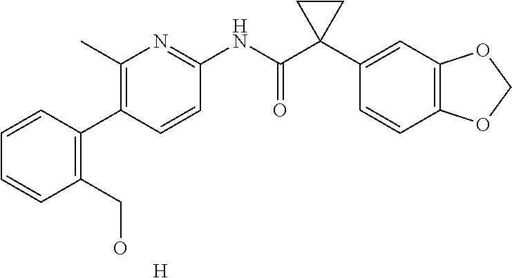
C1=CC(C2=C(C)N=C(NC(C3(C4=CC5=C(C=C4)OCO5)CC3)=O)C=C2)=C(CO)C=C1.[H]
